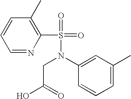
C1=NC(S(=O)(N(CC(O)=O)C2=CC(C)=CC=C2)=O)=C(C)C=C1
